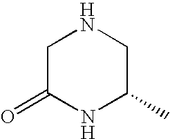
C1C(=O)NC(C)CN1
